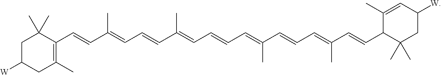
C1(C=CC(=CC=CC(=CC=CC=C(C=CC=C(C=CC2C(C)(C)CC([W])C=C2C)C)C)C)C)=C(C)CC([W])CC1(C)C
